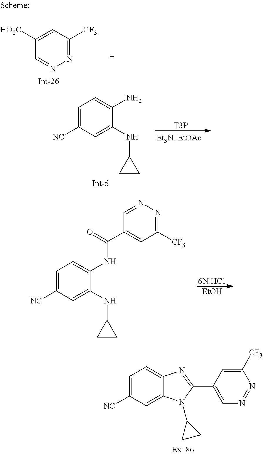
N1=C([CF3])C=C([HO2C])C=N1.C1=C([NC])C=C(NC2CC2)C(N)=C1.[T3P].C1=C([NC])C=C(NC2CC2)C(NC(C2=CC([CF3])=NN=C2)=O)=C1.[6N HCl].[EtOH].C1=C([NC])C=C2C(=C1)N=C(C1=CN=NC([CF3])=C1)N2C1CC1
